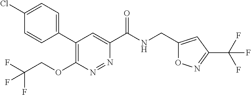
C1(C2=CC=C(Cl)C=C2)=C(OCC(F)(F)F)N=NC(C(NCC2=CC(C(F)(F)F)=NO2)=O)=C1
